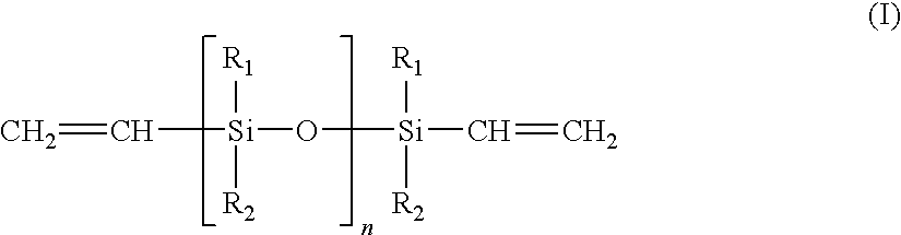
C=C[Si]([R1])([R2])O[Si](C=C)([R1])[R2]
